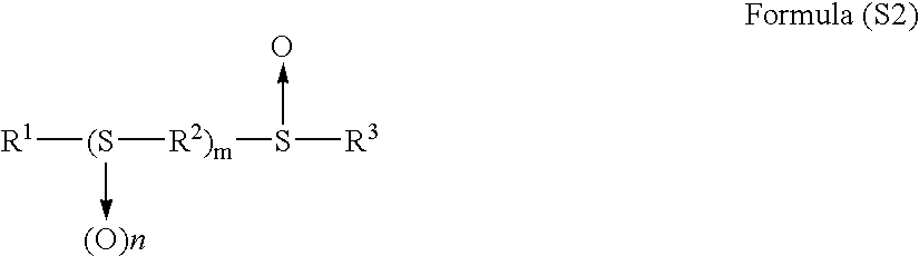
[(S]([R1])([R2)m]S([R3])->O)->[(O)n]
